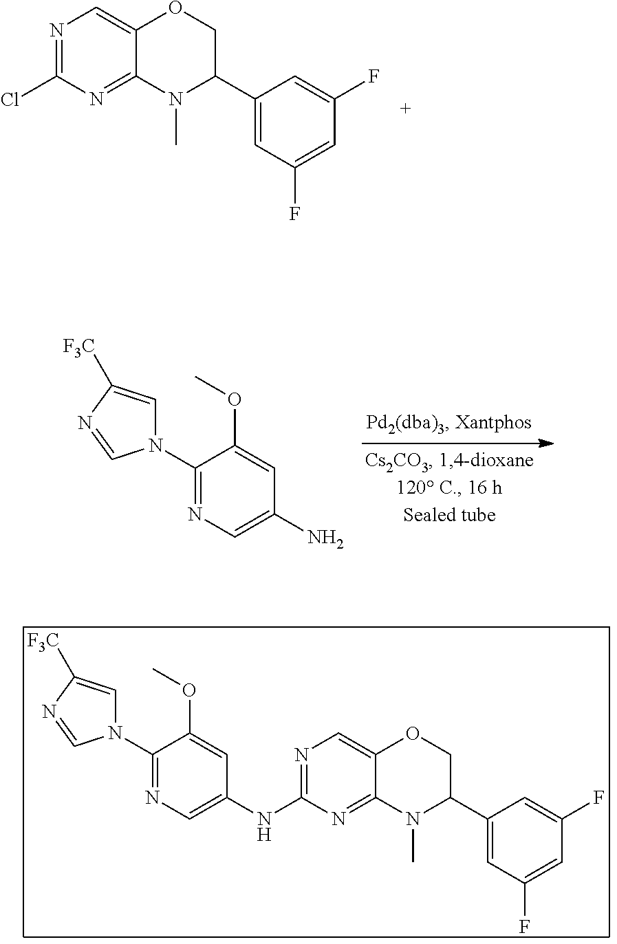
N1=C(Cl)N=C2C(=C1)OCC(C1=CC(F)=CC(F)=C1)N2C.C1(N2C=C([F3C])N=C2)=NC=C(N)C=C1OC.C1(N2C=C([F3C])N=C2)=NC=C(NC2=NC=C3C(=N2)N(C)C(C2=CC(F)=CC(F)=C2)CO3)C=C1OC
